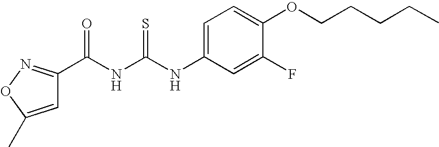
C(NC(NC1=CC=C(OCCCCC)C(F)=C1)=S)(=O)C1=NOC(C)=C1
